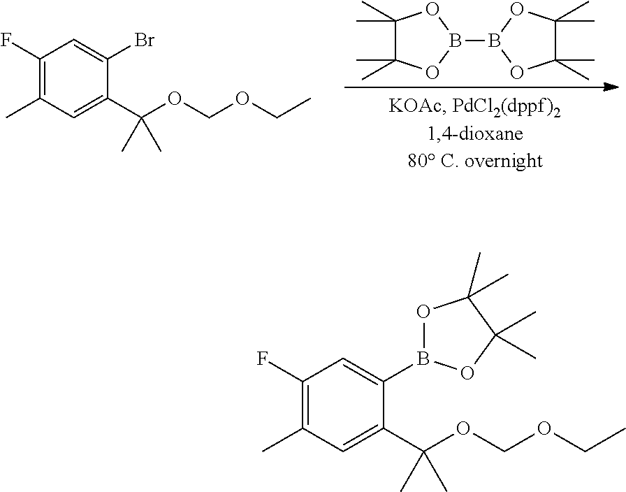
C1(F)=C(C)C=C(C(OCOCC)(C)C)C(Br)=C1.C1(C)(C)C(C)(C)OB(B2OC(C)(C)C(C)(C)O2)O1.C1(F)=C(C)C=C(C(OCOCC)(C)C)C(B2OC(C)(C)C(C)(C)O2)=C1
